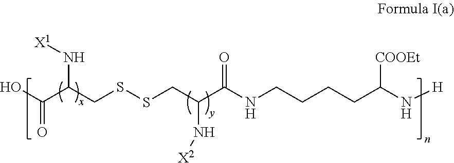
O=C(O)C(CSSCC(C(NCCCCC(N[H])[COOEt])=O)N[X2])N[X1]
